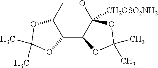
C12C3C([CH2OSO2NH2])(OCC1OC(C)(C)O2)OC(C)(C)O3
